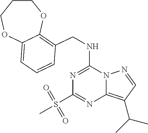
N(C1=NC(S(C)(=O)=O)=NC2=C(C(C)C)C=NN12)CC1=C2C(=CC=C1)OCCCO2
